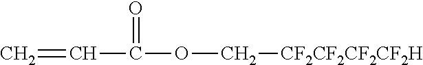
C=CC(=O)OC[CF2CF2CF2CF2H]
